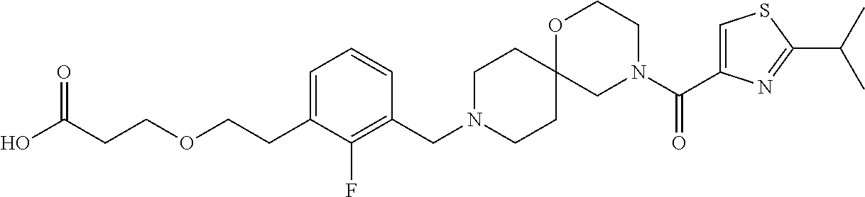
C1(CN2CCC3(CC2)CN(C(C2=CSC(C(C)C)=N2)=O)CCO3)=C(F)C(CCOCCC(O)=O)=CC=C1
